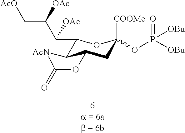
C1(C(C(C[AcO])[OAc])[OAc])C2C(CC([COOMe])(OP(=O)([OBu])[OBu])O1)OC(=O)[AcN]2
